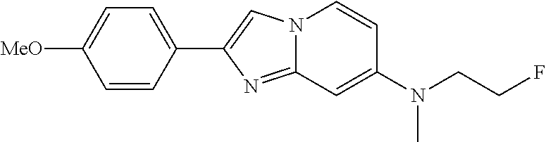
C1(C2=CN3C(=N2)C=C(N(CCF)C)C=C3)=CC=C([MeO])C=C1
